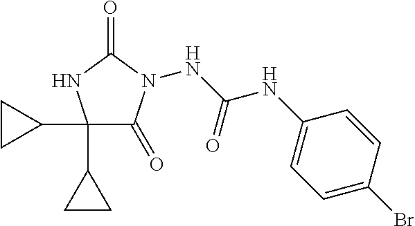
N(C(NC1=CC=C(Br)C=C1)=O)N1C(=O)C(C2CC2)(C2CC2)NC1=O
